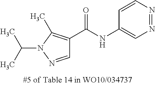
N1=NC=CC(NC(=O)C2=C(C)N(C(C)C)N=C2)=C1
